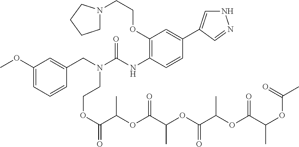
N1C=C(C2=CC(OCCN3CCCC3)=C(NC(N(CC3=CC(OC)=CC=C3)CCOC(=O)C(OC(C(OC(C(OC(C(OC(C)=O)C)=O)C)=O)C)=O)C)=O)C=C2)C=N1
